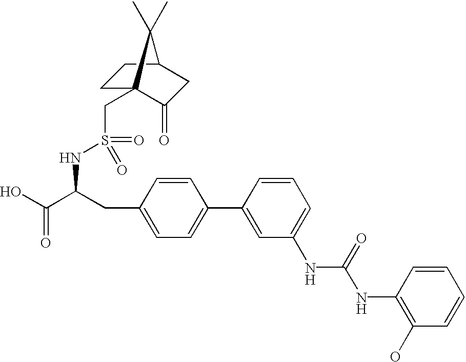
OC(C(CC1=CC=C(C2=CC(NC(NC3=C(O)C=CC=C3)=O)=CC=C2)C=C1)NS(CC12CCC(CC1=O)C2(C)C)(=O)=O)=O
